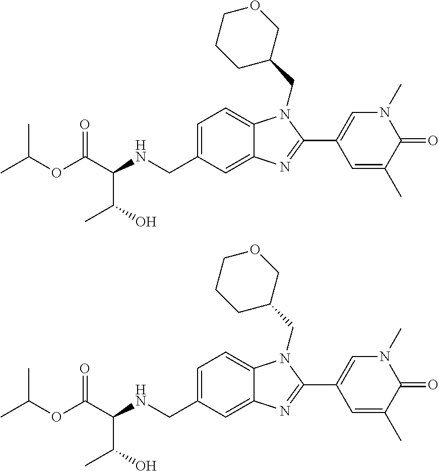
C1=C2C(=CC=C1CNC(C(OC(C)C)=O)C(O)C)N(CC1COCCC1)C(C1=CN(C)C(=O)C(C)=C1)=N2.C1=C2C(=CC=C1CNC(C(OC(C)C)=O)C(O)C)N(CC1COCCC1)C(C1=CN(C)C(=O)C(C)=C1)=N2
